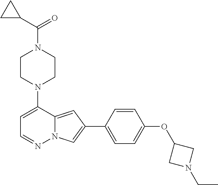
C1CN(C2=CC=NN3C2=CC(C2=CC=C(OC4CN(CC)C4)C=C2)=C3)CCN1C(C1CC1)=O
